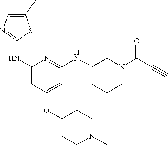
C1(NC2=NC=C(C)S2)=CC(OC2CCN(C)CC2)=CC(NC2CCCN(C(C#C)=O)C2)=N1
